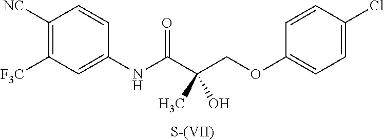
C1=C(Cl)C=CC(OCC(C(NC2=CC([F3C])=C([NC])C=C2)=O)(C)O)=C1.[S-(VII)]
